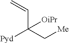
C(C(C[Me])([Pyd])[OiPr])=C
